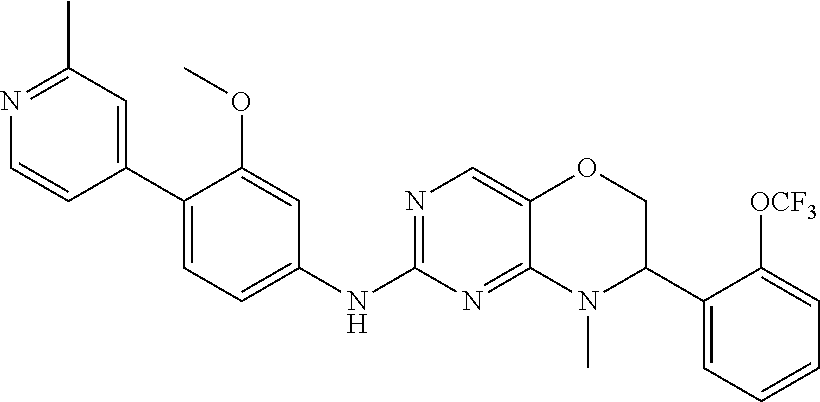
N1=C(NC2=CC=C(C3=CC(C)=NC=C3)C(OC)=C2)N=C2C(=C1)OCC(C1=CC=CC=C1[OCF3])N2C
